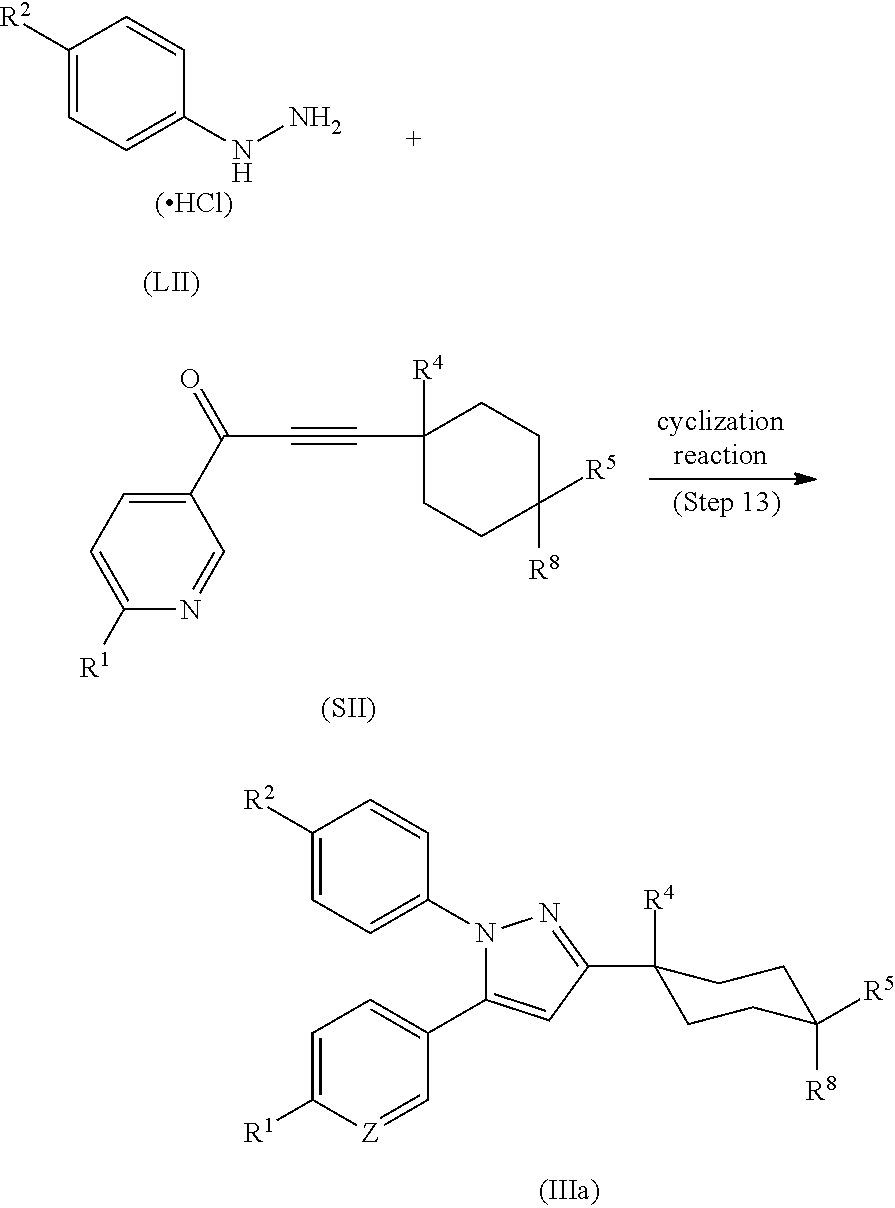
C1([R2])=CC=C(N2C(C3=CC=C([R1])[Z]=C3)=CC(C3([R4])CCC([R8])([R5])CC3)=N2)C=C1.C1([R2])=CC=C(NN)C=C1.[(HCl)].C1(C(=O)C#CC2([R4])CCC([R8])([R5])CC2)=CC=C([R1])N=C1.[(SII)]
